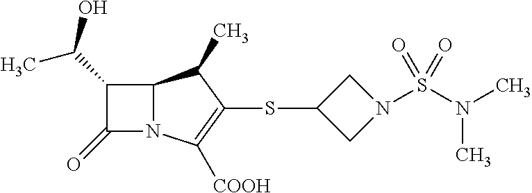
C12N(C([COOH])=C(SC3CN(S(N(C)C)(=O)=O)C3)C1C)C(=O)C2C(O)C
